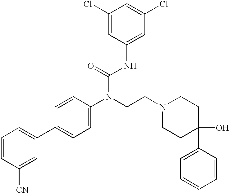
C1=CC([CN])=CC(C2=CC=C(N(CCN3CCC(C4=CC=CC=C4)(O)CC3)C(=O)NC3=CC(Cl)=CC(Cl)=C3)C=C2)=C1
